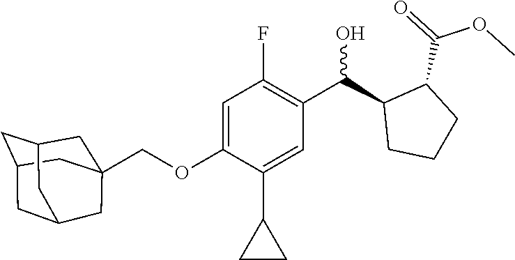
C1=C(OCC23CC4CC(CC(C2)C4)C3)C(C2CC2)=CC(C(C2CCCC2C(=O)OC)O)=C1F
